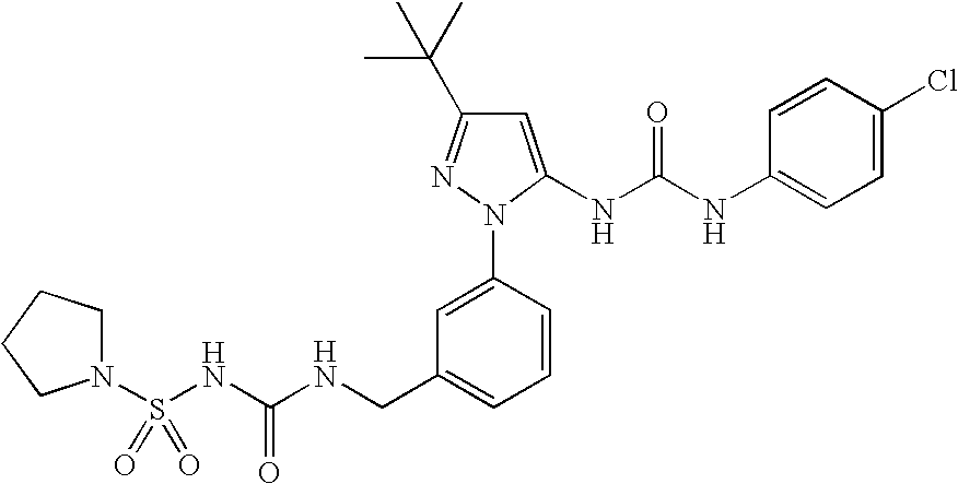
C1=C(NC(NC2=CC=C(Cl)C=C2)=O)N(C2=CC(CNC(NS(N3CCCC3)(=O)=O)=O)=CC=C2)N=C1C(C)(C)C
